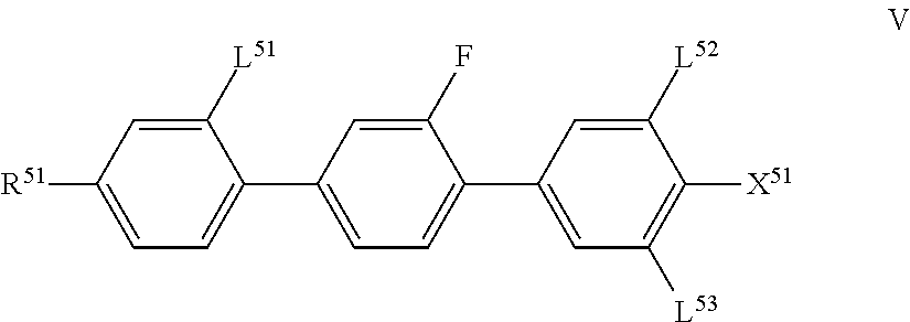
C1(C2=CC=C(C3=CC([L53])=C([X51])C([L52])=C3)C(F)=C2)=CC=C([R51])C=C1[L51]
